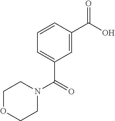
OC(C1=CC(C(N2CCOCC2)=O)=CC=C1)=O
